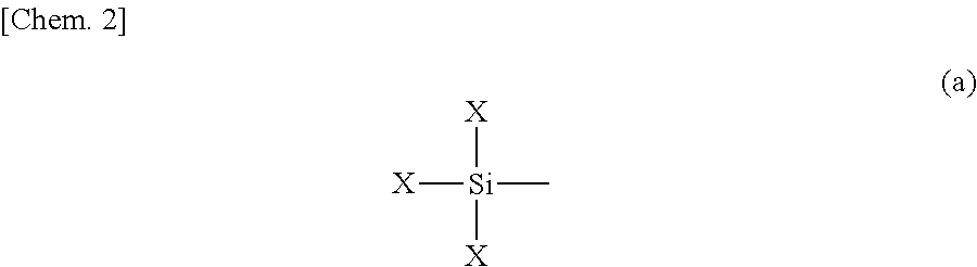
[X][Si]([X])([X])C
